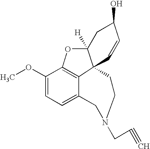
C1(OC)=CC=C2C3=C1OC1([H])C3(C=CC(O)C1)CCN(CC#C)C2
